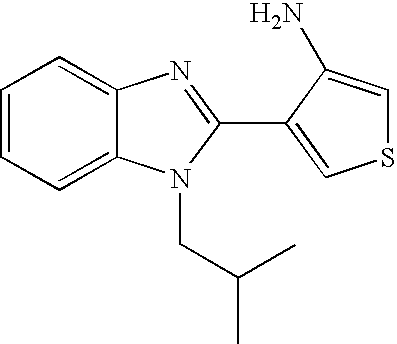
C1=CC=C2C(=C1)N=C(C1=CSC=C1N)N2CC(C)C
